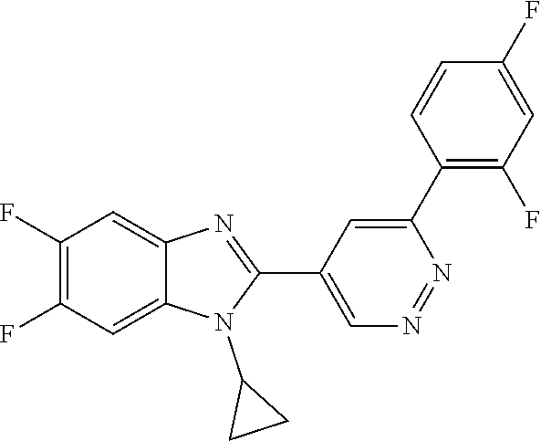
C1(F)=C(F)C=C2C(=C1)N=C(C1=CN=NC(C3=C(F)C=C(F)C=C3)=C1)N2C1CC1
